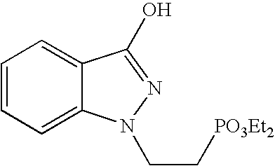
C1=CC=C2C(=C1)C(O)=NN2CC[PO3Et2]
